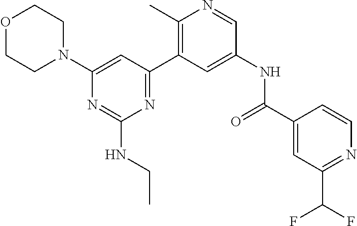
O1CCN(C2=CC(C3=C(C)N=CC(NC(C4=CC(C(F)F)=NC=C4)=O)=C3)=NC(NCC)=N2)CC1
